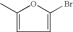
C1=C(Br)OC(C)=C1
